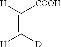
C(=C([D])[H])([H])[COOH]
